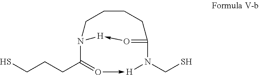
C(CCC1=O->[H]N(CS)C2=O->[H]N1CCCC2)S
